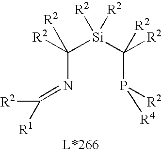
C(N=C([R2])[R1])([Si](C(P([R2])[R4])([R2])[R2])([R2])[R2])([R2])[R2]
